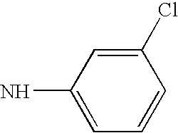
C1(Cl)=CC(N)=CC=C1
